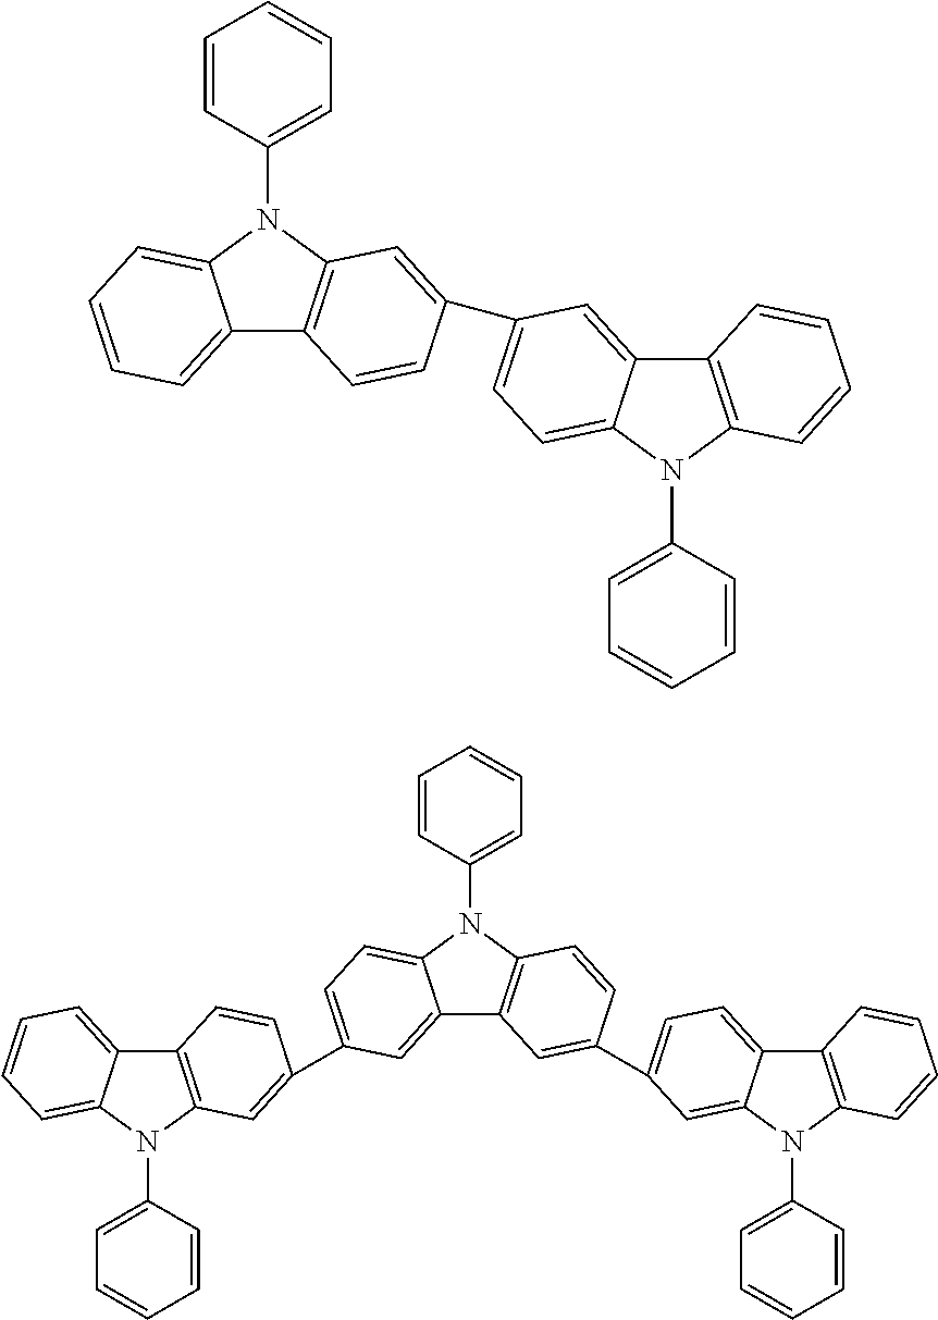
C12=CC=CC=C1N(C1=CC=CC=C1)C1=C2C=CC(C2=CC=C3C(=C2)C2=C(N3C3=CC=CC=C3)C=CC=C2)=C1.C12=CC(C3=CC4=C(C5=CC=CC=C5N4C4=CC=CC=C4)C=C3)=CC=C1N(C1=CC=CC=C1)C1=C2C=C(C2=CC=C3C4=C(N(C5=CC=CC=C5)C3=C2)C=CC=C4)C=C1
